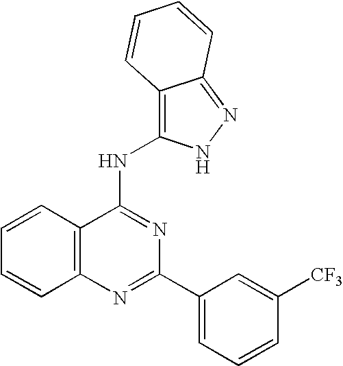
C12=C(N=C(C3=CC=CC([CF3])=C3)N=C1NC1=C3C(=NN1)C=CC=C3)C=CC=C2
